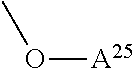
O([A25])C
